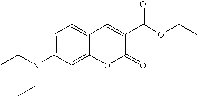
C1=C(N(CC)CC)C=C2C(=C1)C=C(C(OCC)=O)C(=O)O2
